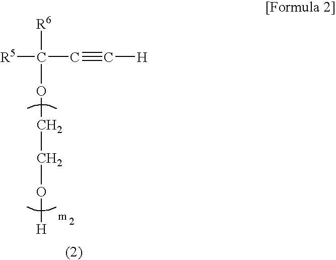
[R5]C(C#C[H])([R6])OCCO[H]
